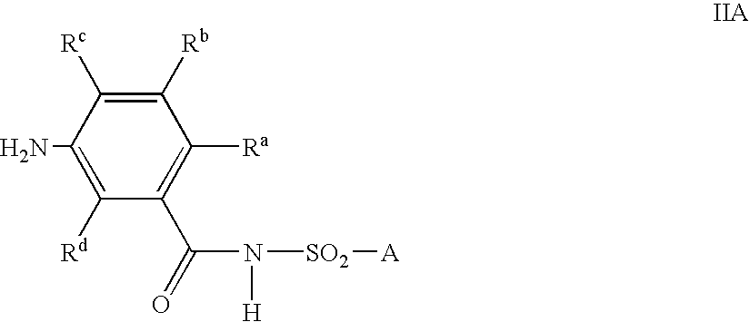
NC1=C([Rd])C(C(=O)N([H])[SO2][A])=C([Ra])C([Rb])=C1[Rc]
